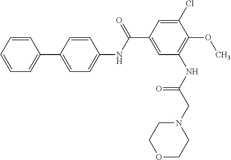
C1=CC=CC=C1C1=CC=C(NC(C2=CC(NC(CN3CCOCC3)=O)=C(OC)C(Cl)=C2)=O)C=C1
